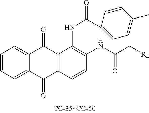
C1=CC=C2C(=C1)C(=O)C1=C(C2=O)C=CC(NC(C[R4])=O)=C1NC(=O)C1=CC=C(C)C=C1
